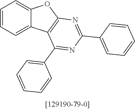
C1=CC=C2C(=C1)OC1=C2C(C2=CC=CC=C2)=NC(C2=CC=CC=C2)=N1
